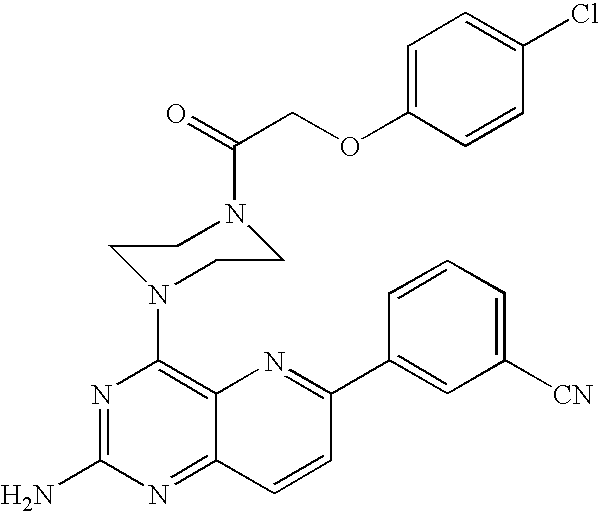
C1=C(OCC(=O)N2CCN(C3=C4C(=NC(N)=N3)C=CC(C3=CC([CN])=CC=C3)=N4)CC2)C=CC(Cl)=C1
